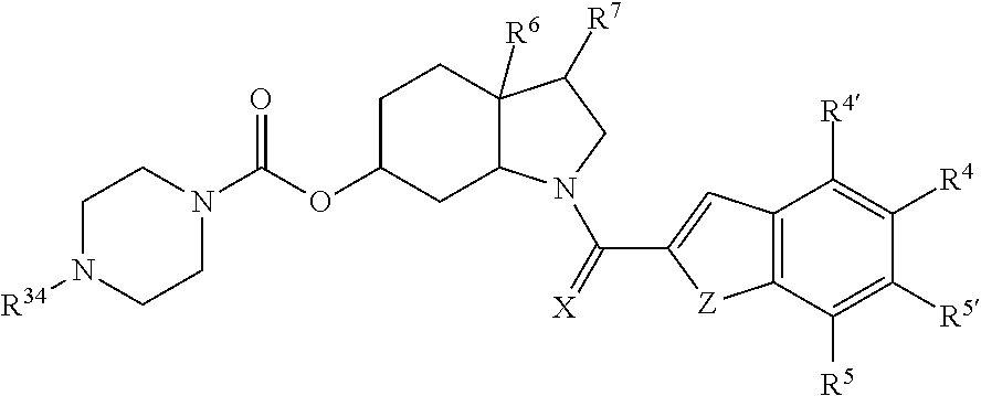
C12=C(C([R5])=C([R5])C([R4])=C1[R4])[Z]C(C(=[X])N1C3C([R6])(C([R7])C1)CCC(OC(N1CCN([R34])CC1)=O)C3)=C2
